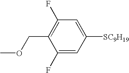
C1(F)=CC([SC9H19])=CC(F)=C1COC
